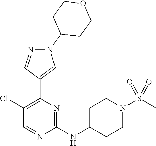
N1=CC(Cl)=C(C2=CN(C3CCOCC3)N=C2)N=C1NC1CCN(S(C)(=O)=O)CC1
